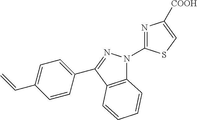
C12=C(C(C3=CC=C(C=C)C=C3)=NN1C1=NC([COOH])=CS1)C=CC=C2
